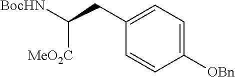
C1(CC([BocHN])[MeO2C])=CC=C([OBn])C=C1
